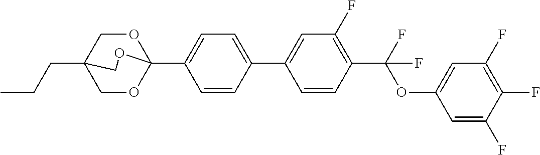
CCCC12COC(C3=CC=C(C4=CC(F)=C(C(OC5=CC(F)=C(F)C(F)=C5)(F)F)C=C4)C=C3)(OC1)OC2
